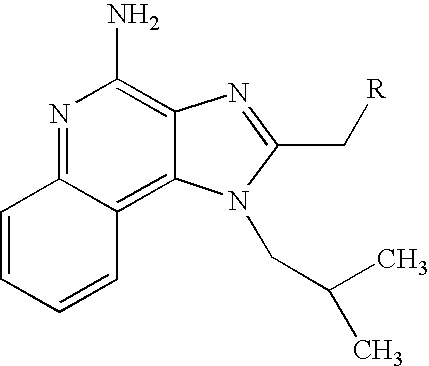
N1=C2C(=C3C(=C1N)N=C(C[R])N3CC(C)C)C=CC=C2
